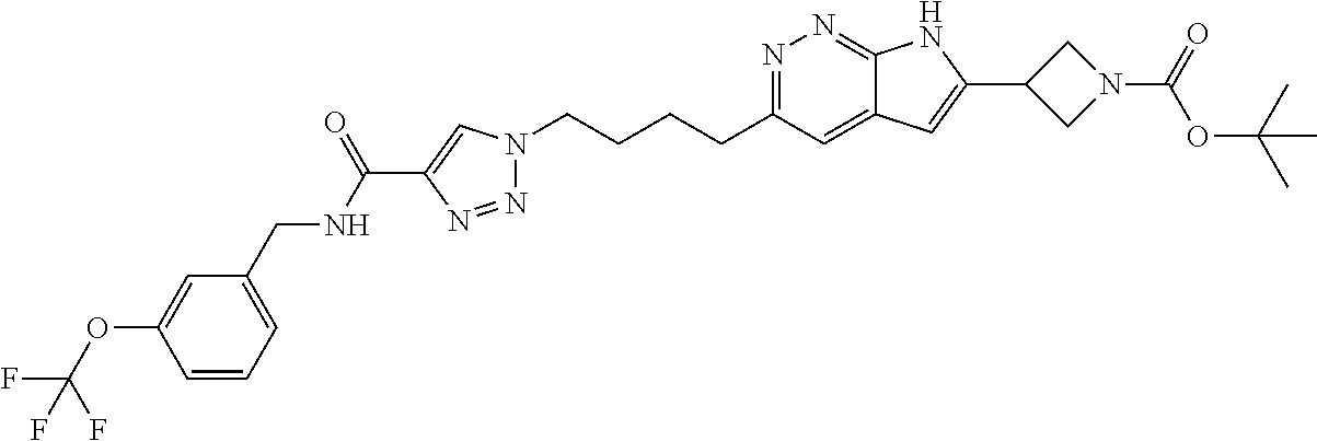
N1=C(CCCCN2N=NC(C(NCC3=CC=CC(OC(F)(F)F)=C3)=O)=C2)C=C2C(=N1)NC(C1CN(C(OC(C)(C)C)=O)C1)=C2
